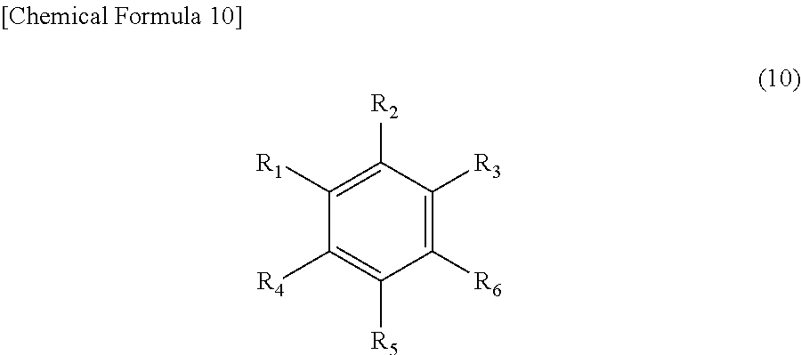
C1([R3])=C([R6])C([R5])=C([R4])C([R1])=C1[R2]
